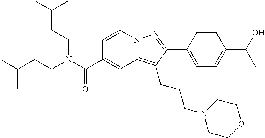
C1=CN2C(=C(CCCN3CCOCC3)C(C3=CC=C(C(O)C)C=C3)=N2)C=C1C(N(CCC(C)C)CCC(C)C)=O
